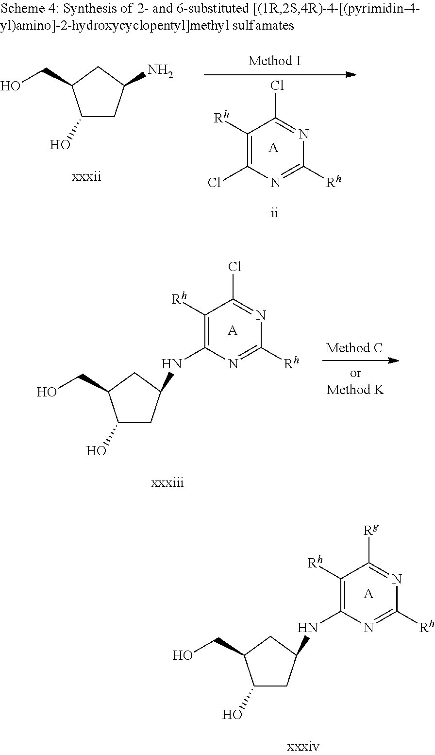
C1(O)CC(NC2=C([Rh])C(Cl)=NC([Rh])=N2)CC1CO.[A].C1(O)CC(NC2=C([Rh])C([Rg])=NC([Rh])=N2)CC1CO.[A].C1(O)CC(N)CC1CO.C1([Rh])=C(Cl)N=C([Rh])N=C1Cl.[A]
